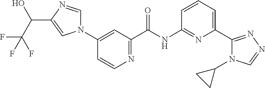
N1(C2=CC(C(NC3=NC(C4=NN=CN4C4CC4)=CC=C3)=O)=NC=C2)C=NC(C(O)C(F)(F)F)=C1
